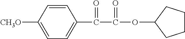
C1=CC([CH3O])=CC=C1C(C(OC1CCCC1)=O)=O
